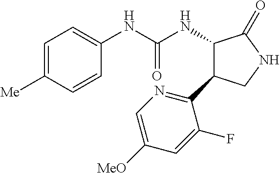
C1=C([Me])C=CC(NC(NC2C(C3=NC=C([MeO])C=C3F)CNC2=O)=O)=C1
